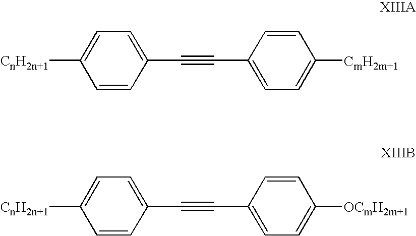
[CnH2n+1]C1=CC=C(C#CC2=CC=C([CmH2m+1])C=C2)C=C1.[CnH2n+1]C1=CC=C(C#CC2=CC=C([OCmH2m+1])C=C2)C=C1
